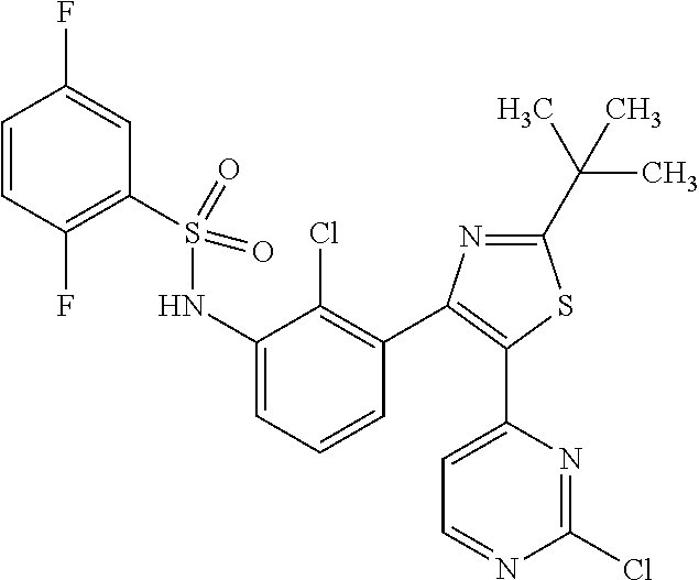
C1=CC(F)=C(S(NC2=CC=CC(C3=C(C4=CC=NC(Cl)=N4)SC(C(C)(C)C)=N3)=C2Cl)(=O)=O)C=C1F
